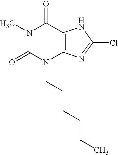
N1(C)C(=O)N(CCCCCC)C2=C(C1=O)NC(Cl)=N2
